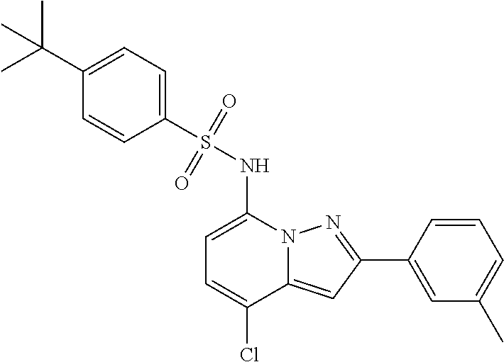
C1=C(NS(C2=CC=C(C(C)(C)C)C=C2)(=O)=O)N2C(=CC(C3=CC(C)=CC=C3)=N2)C(Cl)=C1
